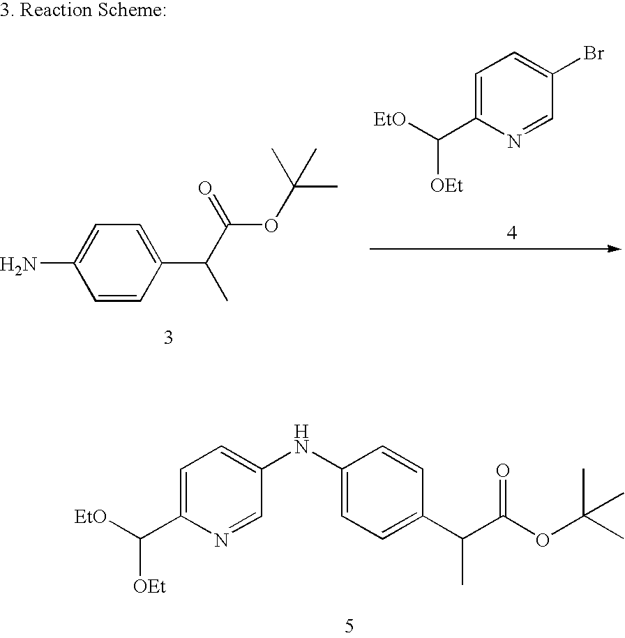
C1=C(C([EtO])[OEt])N=CC(NC2=CC=C(C(C(OC(C)(C)C)=O)C)C=C2)=C1.C1(C(C(=O)OC(C)(C)C)C)=CC=C(N)C=C1.C1=C(C([EtO])[OEt])N=CC(Br)=C1
